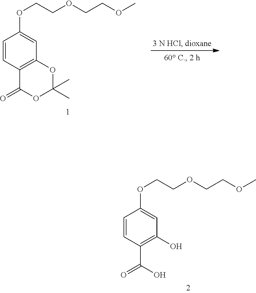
C1=CC2=C(C=C1OCCOCCOC)OC(C)(C)OC2=O.C1=CC(C(O)=O)=C(O)C=C1OCCOCCOC
